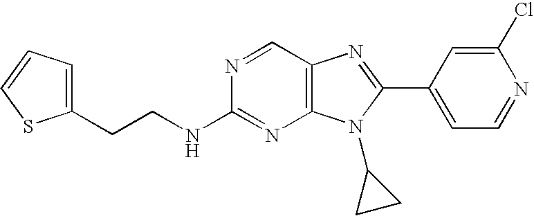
C(CNC1=NC2=C(C=N1)N=C(C1=CC=NC(Cl)=C1)N2C1CC1)C1=CC=CS1
